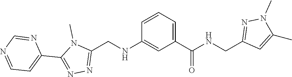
CN1C(C2=CC=NC=N2)=NN=C1CNC1=CC(C(NCC2=NN(C)C(C)=C2)=O)=CC=C1
